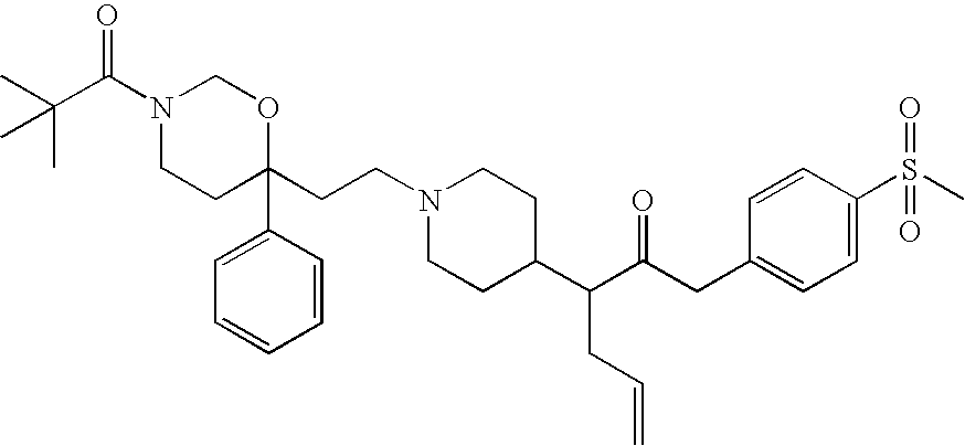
CC(C(N1CCC(CCN2CCC(C(C(CC3=CC=C(S(C)(=O)=O)C=C3)=O)CC=C)CC2)(C2=CC=CC=C2)OC1)=O)(C)C
